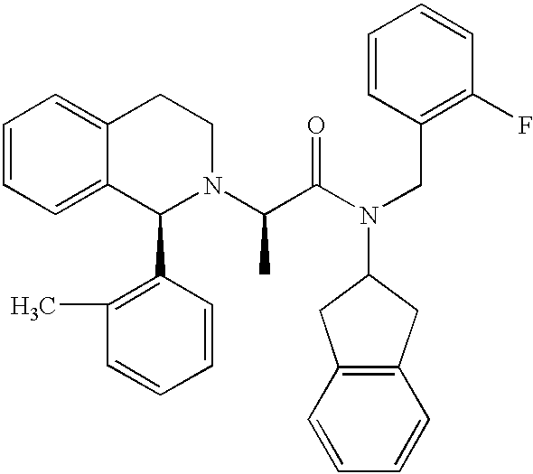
C1=CC=C2C(=C1)CCN(C(C(N(CC1=C(F)C=CC=C1)C1CC3=C(C1)C=CC=C3)=O)C)C2C1=C(C)C=CC=C1
